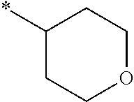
O1CCC(*)CC1
